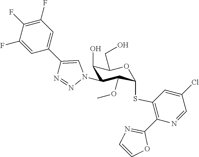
C1(F)=CC(C2=CN(C3C(O)C(CO)OC(SC4=C(C5=NC=CO5)N=CC(Cl)=C4)C3OC)N=N2)=CC(F)=C1F
